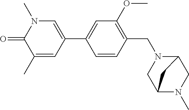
O=C1C(C)=CC(C2=CC(OC)=C(CN3CC4N(C)CC3C4)C=C2)=CN1C
